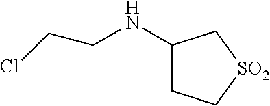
C1(NCCCl)CC[SO2]C1
